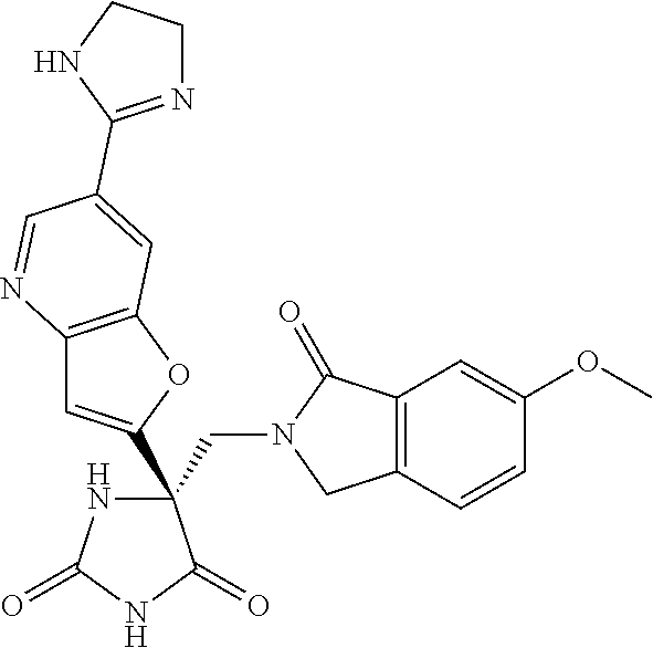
C(C1(C2=CC3=C(O2)C=C(C2=NCCN2)C=N3)NC(=O)NC1=O)N1CC2=C(C1=O)C=C(OC)C=C2
